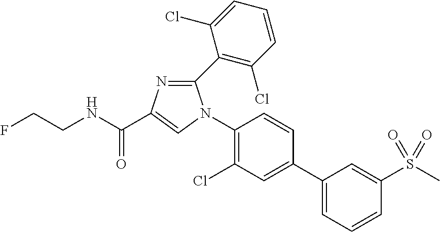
FCCNC(=O)C1=CN(C2=C(Cl)C=C(C3=CC=CC(S(C)(=O)=O)=C3)C=C2)C(C2=C(Cl)C=CC=C2Cl)=N1
